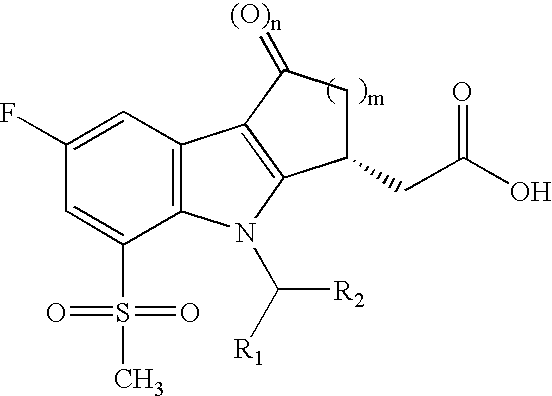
C1=C(S(=O)(=O)C)C2=C(C=C1F)C1=C(N2C([R1])[R2])C(CC(O)=O)CC1=[(O)n]
